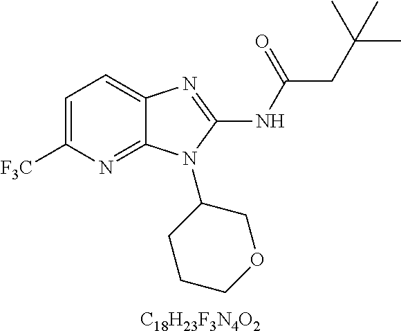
C1=C([F3C])N=C2C(=C1)N=C(NC(CC(C)(C)C)=O)N2C1CCCOC1.[C18H23F3N4O2]
